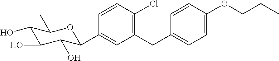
C1(CC2=CC=C(OCCC)C=C2)=C(Cl)C=CC(C2C(O)C(O)C(O)C(C)O2)=C1
